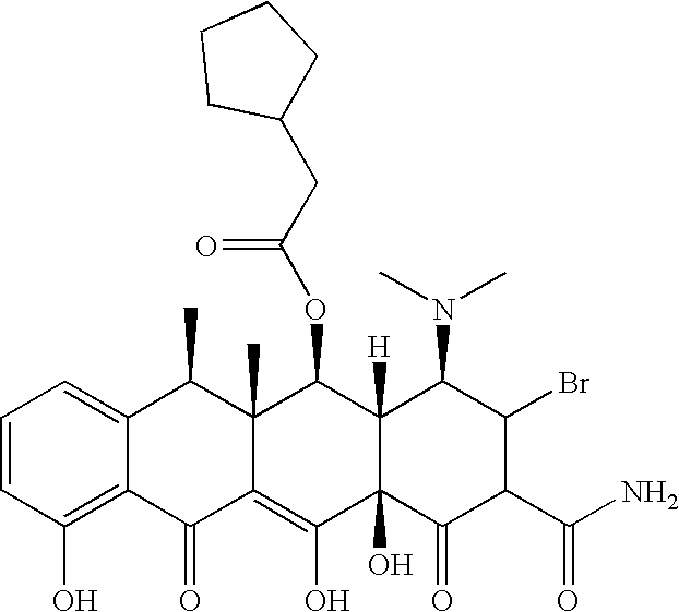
C1=CC(O)=C2C(=C1)C(C)C1(C)C(=C(O)C3(O)C([H])(C1OC(CC1CCCC1)=O)C(N(C)C)C(Br)C(C(N)=O)C3=O)C2=O
